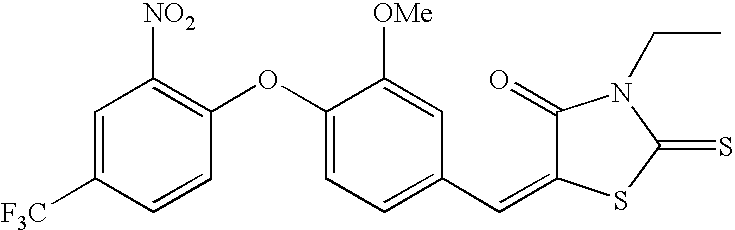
C1=C([F3C])C=CC(OC2=CC=C(C=C3C(=O)N(CC)C(=S)S3)C=C2[OMe])=C1[NO2]
